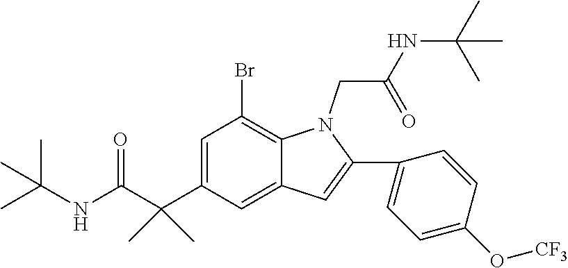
C1=C(C(C(NC(C)(C)C)=O)(C)C)C=C2C(=C1Br)N(CC(NC(C)(C)C)=O)C(C1=CC=C(O[CF3])C=C1)=C2
